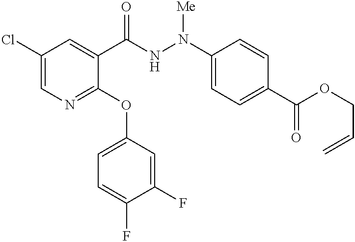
C1(Cl)=CN=C(OC2=CC=C(F)C(F)=C2)C(C(NN(C2=CC=C(C(OCC=C)=O)C=C2)[Me])=O)=C1
